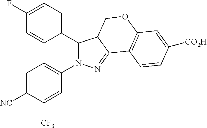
N1(C2=CC=C([NC])C([CF3])=C2)N=C2C(COC3=C2C=CC([CO2H])=C3)C1C1=CC=C(F)C=C1
